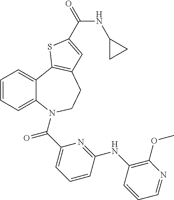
C1=CC=C2C(=C1)C1=C(CCN2C(C2=CC=CC(NC3=C(OC)N=CC=C3)=N2)=O)C=C(C(NC2CC2)=O)S1
